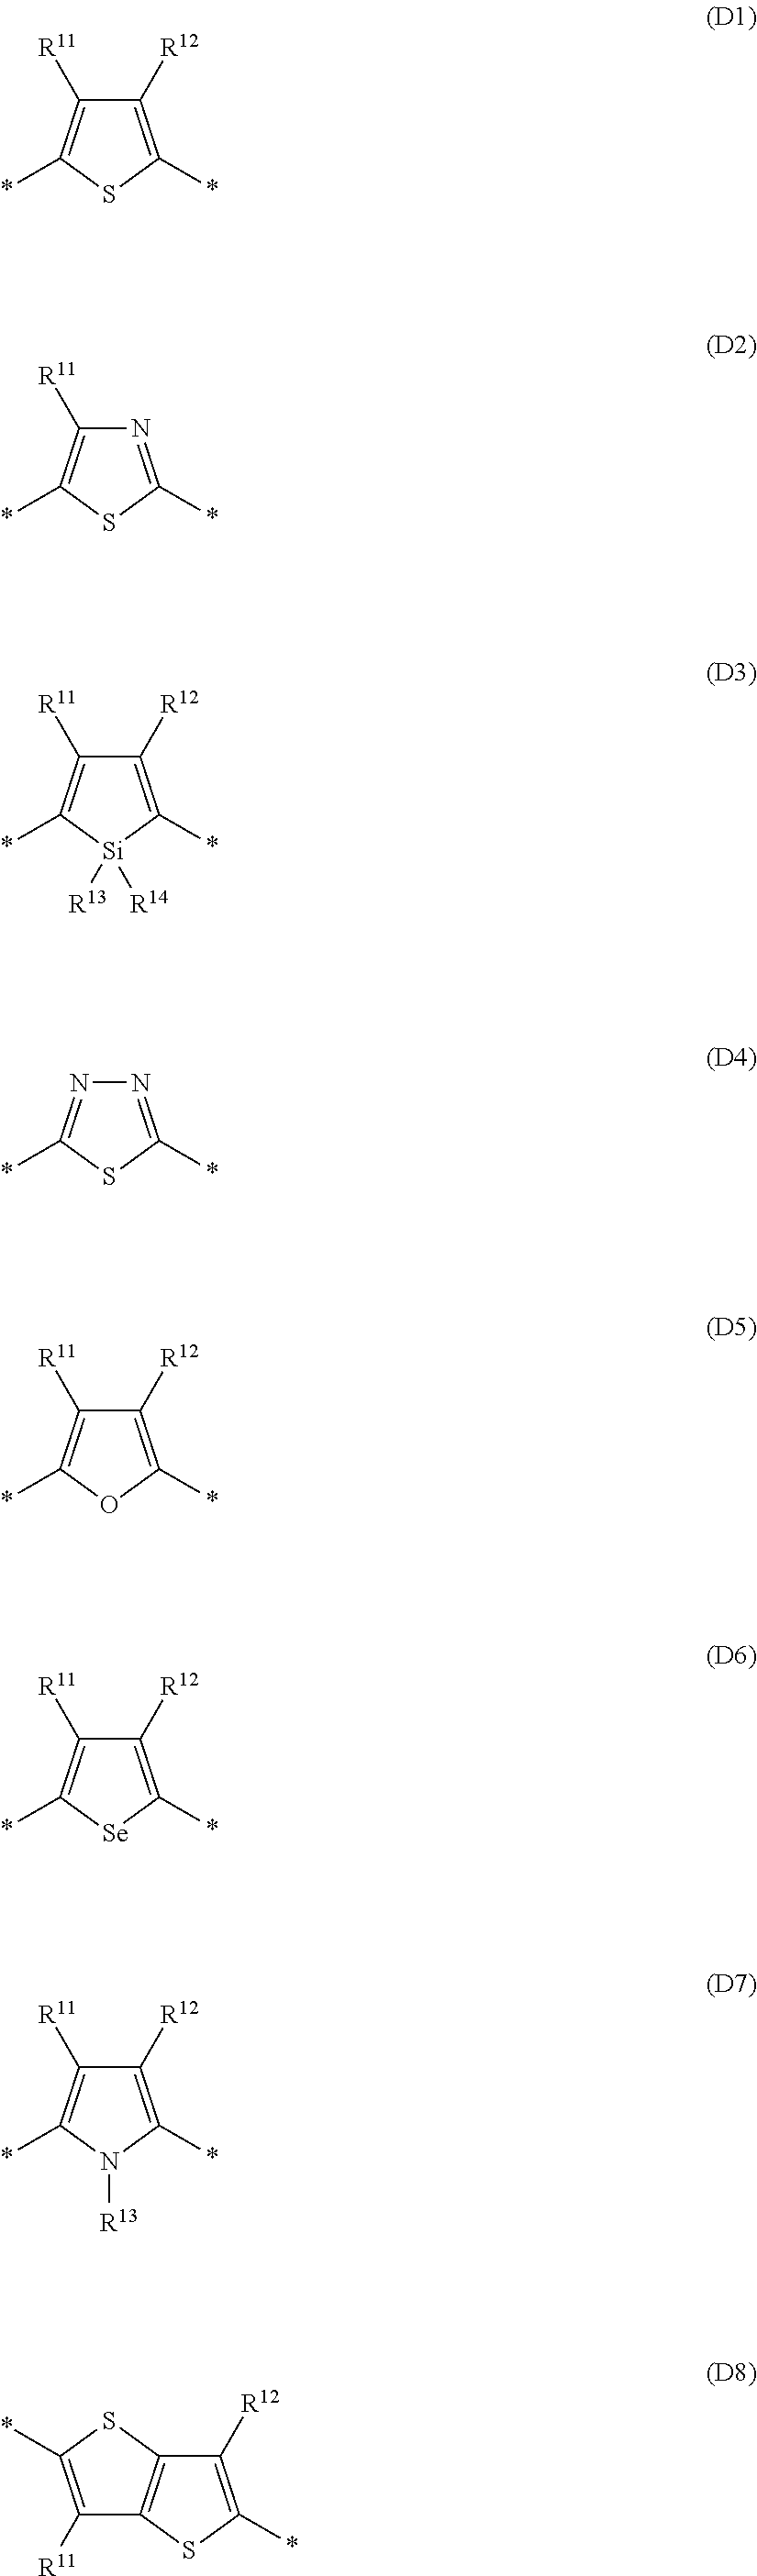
C1([R12])=C(*)SC(*)=C1[R11].N1=C(*)SC(*)=C1[R11].C1([R12])=C(*)[Si]([R13])([R14])C(*)=C1[R11].N1=C(*)SC(*)=N1.C1([R12])=C(*)OC(*)=C1[R11].C1([R12])=C(*)[Se]C(*)=C1[R11].C1([R12])=C(*)N([R13])C(*)=C1[R11].C1([R12])=C(*)SC2=C1SC(*)=C2[R11]
